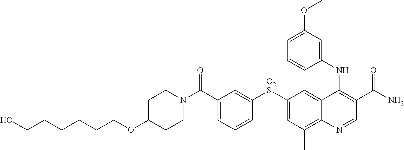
OCCCCCCOC1CCN(C(C2=CC=CC([O2S]C3=CC(C)=C4C(=C3)C(NC3=CC(OC)=CC=C3)=C(C(N)=O)C=N4)=C2)=O)CC1
